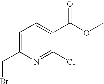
C1=C(CBr)N=C(Cl)C(C(=O)OC)=C1
